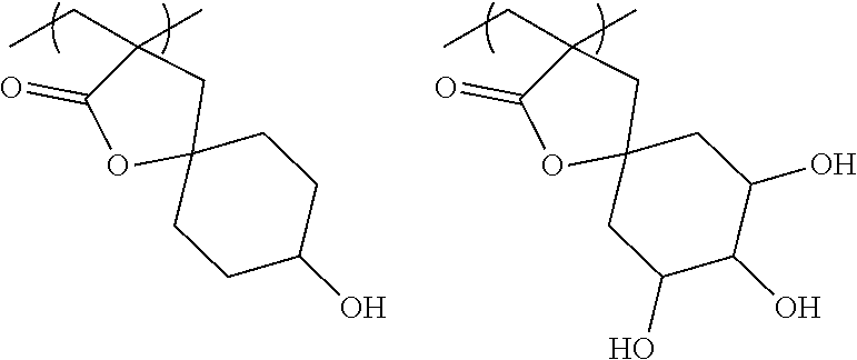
CCC1(C)C(=O)OC2(C1)CCC(O)CC2.CCC1(C)C(=O)OC2(C1)CC(O)C(O)C(O)C2
